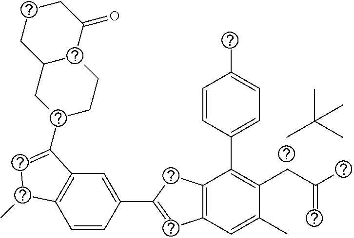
CC(C)(C)C.C1=CC(C2=CC3=C(C2)C(C2=CC=C(C)C=C2)=C(CC(C)=C)C(C)=C3)=CC2=C1C(C)C=C2C1CCC2C(C1)CCCC2=O
